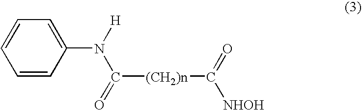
C1=CC(N(C([(CH2)n]C(=O)[NHOH])=O)[H])=CC=C1
